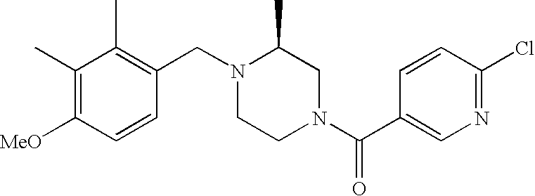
N1=C(Cl)C=CC(C(N2CC(C)N(CC3=C(C)C(C)=C([MeO])C=C3)CC2)=O)=C1
